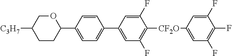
C1CC(C2=CC=C(C3=CC(F)=C([CF2O]C4=CC(F)=C(F)C(F)=C4)C(F)=C3)C=C2)OCC1[C3H7]
